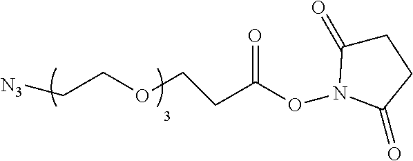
C(COCCC(ON1C(=O)CCC1=O)=O)[N3]
